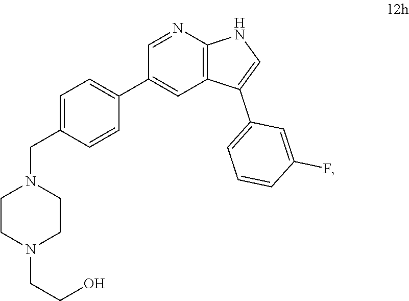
C1=NC2=C(C=C1C1=CC=C(CN3CCN(CCO)CC3)C=C1)C(C1=CC=CC(F)=C1)=CN2
